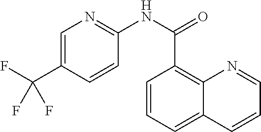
C1=C(C(F)(F)F)C=CC(NC(=O)C2=C3C(=CC=C2)C=CC=N3)=N1
